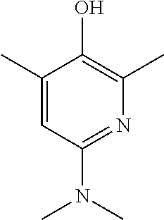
OC1=C(C)N=C(N(C)C)C=C1C
